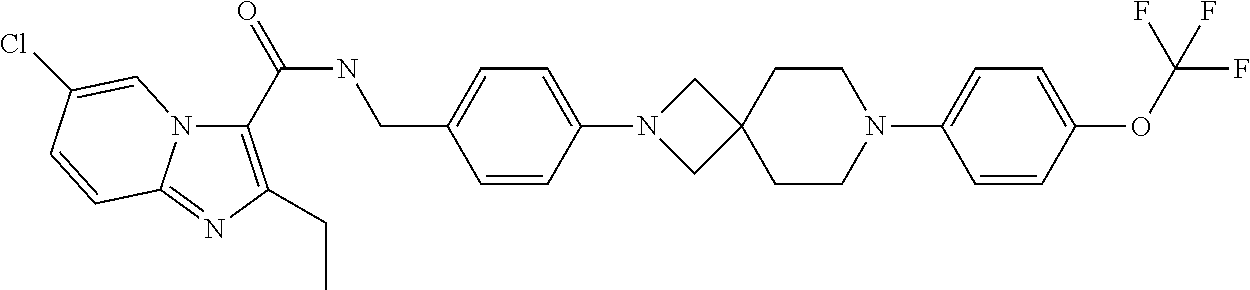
C1(C(NCC2=CC=C(N3CC4(C3)CCN(C3=CC=C(OC(F)(F)F)C=C3)CC4)C=C2)=O)=C(CC)N=C2N1C=C(Cl)C=C2
